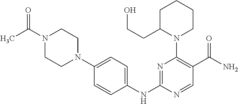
N1(C(C)=O)CCN(C2=CC=C(NC3=NC(N4CCCCC4CCO)=C(C(N)=O)C=N3)C=C2)CC1
